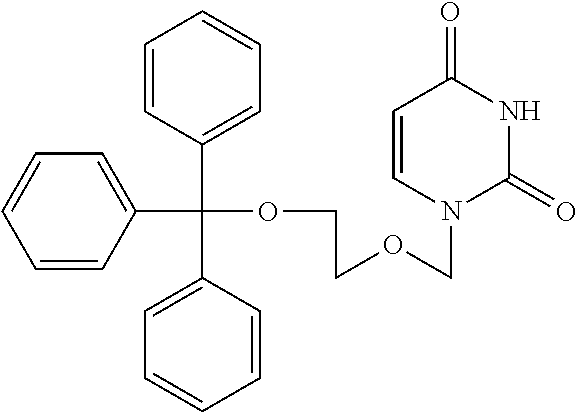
C1=CC(C(C2=CC=CC=C2)(C2=CC=CC=C2)OCCOCN2C(=O)NC(=O)C=C2)=CC=C1
